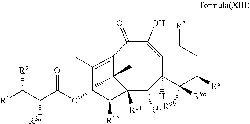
C1=C(O)C(=O)C2=C(C)C(OC(=O)C(C([R2])[R1])[R3a])C([R12])C([R11])(C2(C)C)C([R10])C1(C(C(CC[R7])[R8])([R9a])[R9b])[H]
